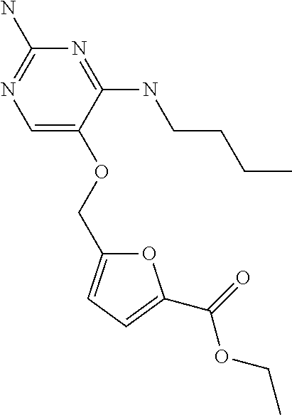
O1C(COC2=CN=C(N)N=C2NCCCC)=CC=C1C(=O)OCC
